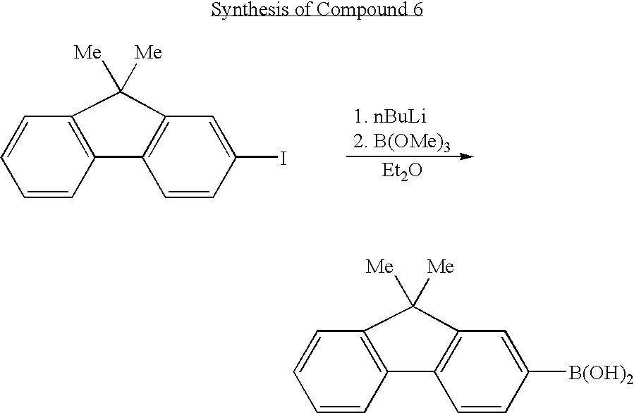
[Et2O].C1=CC2=C(C=C1)C([Me])([Me])C1=C2C=CC(I)=C1.C1=CC2=C(C=C1)C([Me])([Me])C1=C2C=CC([B(OH)2])=C1
